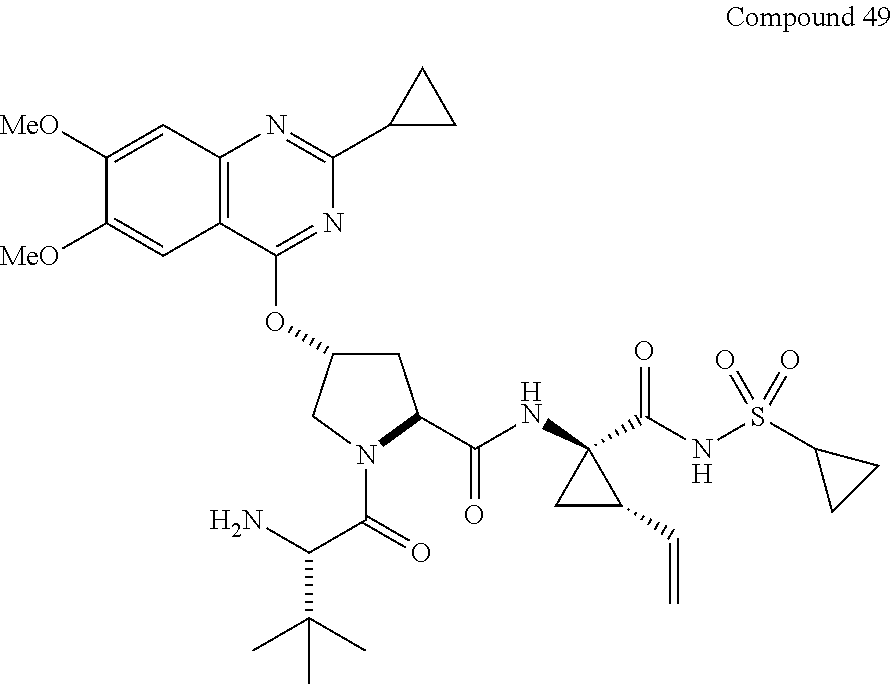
C1C(OC2=NC(C3CC3)=NC3=C2C=C([MeO])C([MeO])=C3)CN(C(=O)C(N)C(C)(C)C)C1C(NC1(C(NS(C2CC2)(=O)=O)=O)CC1C=C)=O
